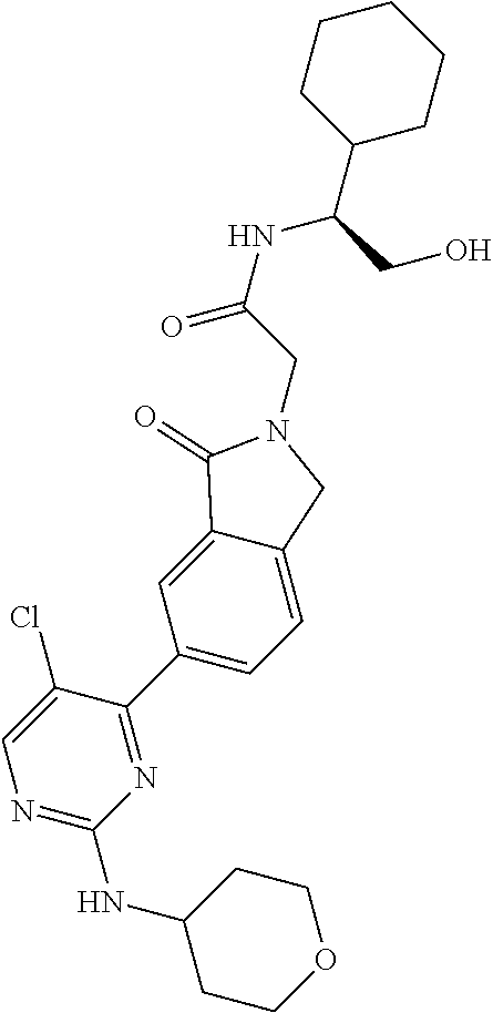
N1=C(NC2CCOCC2)N=C(C2=CC=C3C(=C2)C(=O)N(CC(=O)NC(CO)C2CCCCC2)C3)C(Cl)=C1
